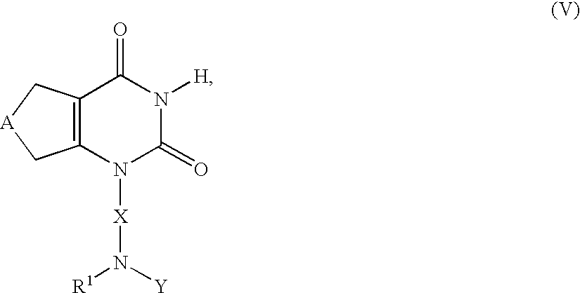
C12=C(N([X]N([R1])[Y])C(=O)N([H])C1=O)C[A]C2
